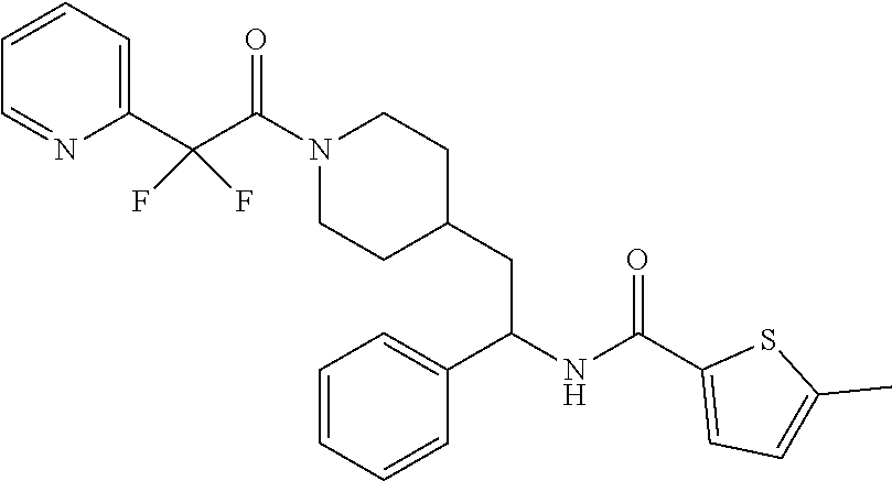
C1(C(NC(C2=CC=CC=C2)CC2CCN(C(=O)C(C3=CC=CC=N3)(F)F)CC2)=O)=CC=C(C)S1
